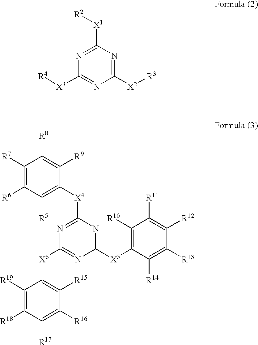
C1([X2][R3])=NC([X1][R2])=NC([X3][R4])=N1.C1([R7])=C([R6])C([R5])=C([X4]C2=NC([X6]C3=C([R15])C([R16])=C([R17])C([R18])=C3[R19])=NC([X5]C3=C([R10])C([R11])=C([R12])C([R13])=C3[R14])=N2)C([R9])=C1[R8]
